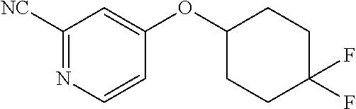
C1=CN=C([NC])C=C1OC1CCC(F)(F)CC1
